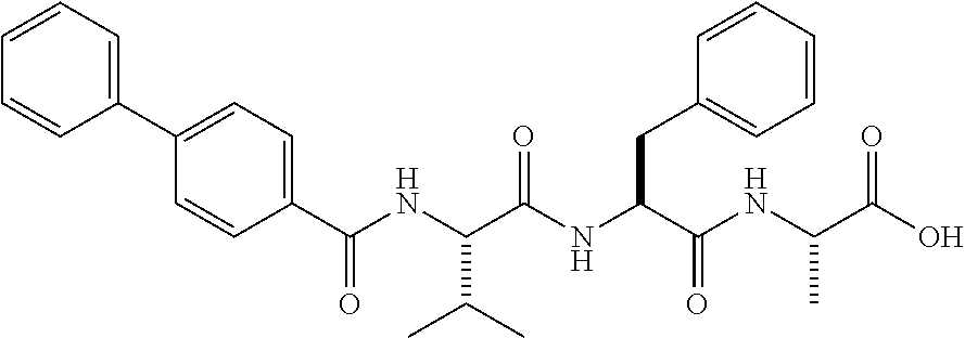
C(NC(C(NC(C(NC(C(O)=O)C)=O)CC1=CC=CC=C1)=O)C(C)C)(=O)C1=CC=C(C2=CC=CC=C2)C=C1
